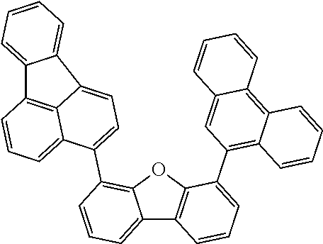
C12=CC=CC=C1C1=CC=C(C3=C4C(=CC=C3)C3=C(O4)C(C4=C5C(=C6C(=C4)C=CC=C6)C=CC=C5)=CC=C3)C3=CC=CC2=C31
